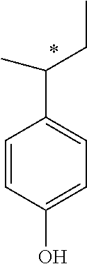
C1=CC(O)=CC=C1C(C)CC
